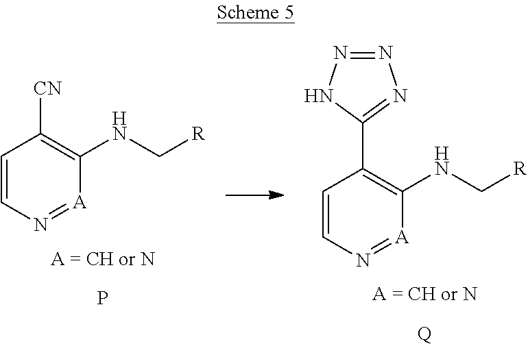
C1=CN=[A]C(NC[R])=C1[CN].P.C1=CN=[A]C(NC[R])=C1C1=NN=NN1.[Q]
